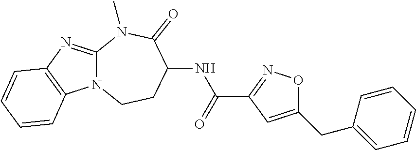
N(C(C1=NOC(CC2=CC=CC=C2)=C1)=O)C1CCN2C(=NC3=C2C=CC=C3)N(C)C1=O
